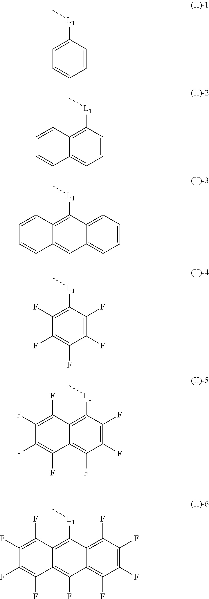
C1=C([L1]C)C=CC=C1.C12=C([L1]C)C=CC=C1C=CC=C2.C12=C([L1]C)C3=CC=CC=C3C=C1C=CC=C2.C1(F)=C([L1]C)C(F)=C(F)C(F)=C1F.C12=C([L1]C)C(F)=C(F)C(F)=C1C(F)=C(F)C(F)=C2F.C12=C([L1]C)C3=C(F)C(F)=C(F)C(F)=C3C(F)=C1C(F)=C(F)C(F)=C2F
